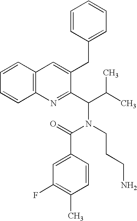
C12=C(C=CC=C1)C=C(CC1=CC=CC=C1)C(C(C(C)C)N(CCCN)C(=O)C1=CC(F)=C(C)C=C1)=N2
